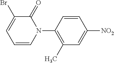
C1=CC(N2C(=O)C(Br)=CC=C2)=C(C)C=C1[NO2]
